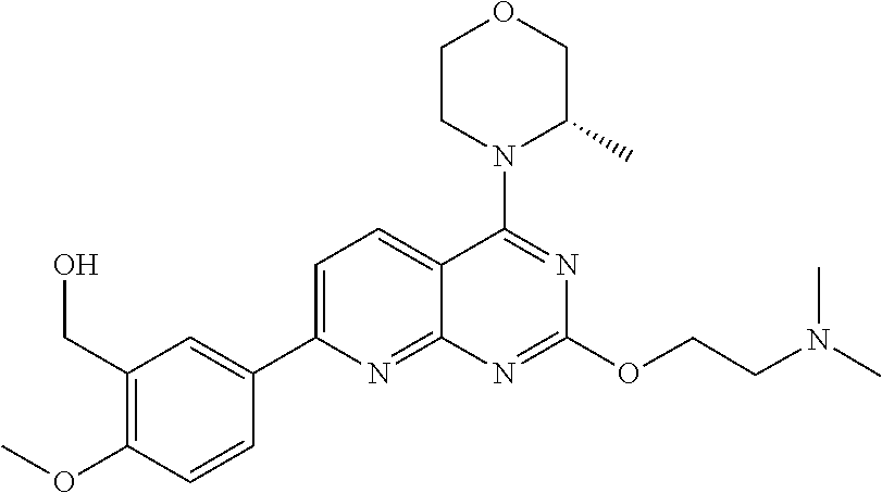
C1=C(C2=CC(CO)=C(OC)C=C2)N=C2C(=C1)C(N1C(C)COCC1)=NC(OCCN(C)C)=N2
